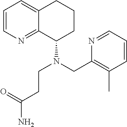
C1=CN=C2C(=C1)CCCC2N(CC1=C(C)C=CC=N1)CCC(N)=O
